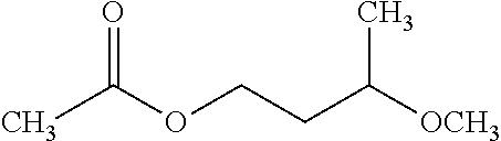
CC(OCCC([OCH3])C)=O
